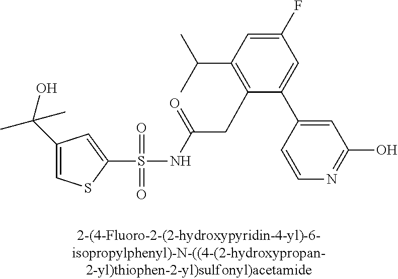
S(=O)(=O)(NC(CC1=C(C(C)C)C=C(F)C=C1C1=CC(O)=NC=C1)=O)C1=CC(C(C)(O)C)=CS1
